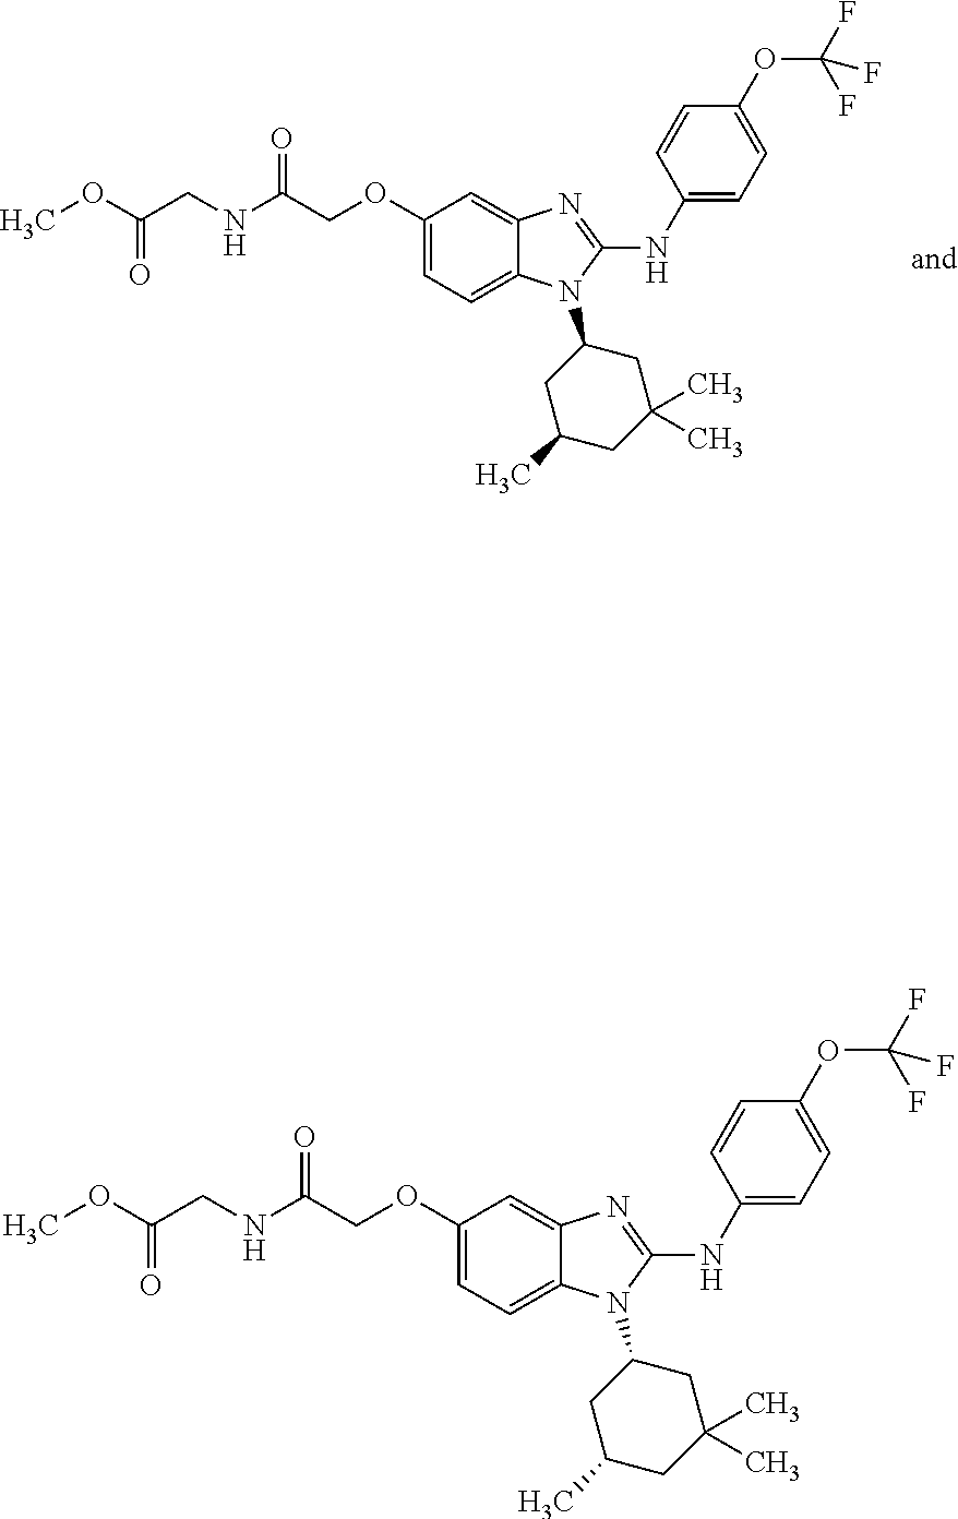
C1(OCC(NCC(OC)=O)=O)=CC=C2C(=C1)N=C(NC1=CC=C(OC(F)(F)F)C=C1)N2C1CC(C)CC(C)(C)C1.C1(OCC(NCC(OC)=O)=O)=CC=C2C(=C1)N=C(NC1=CC=C(OC(F)(F)F)C=C1)N2C1CC(C)CC(C)(C)C1
